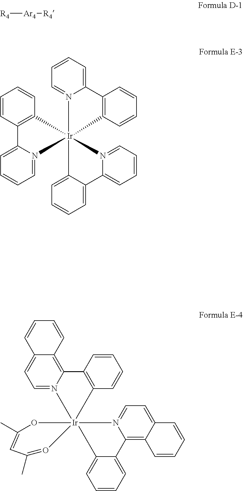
[R4][Ar4][R4].C1=CC=C2N(=C1)C[Ir]13(C4=C2C=CC=C4)(CC2=CC=CC=C2C2=CC=CC=N12)C1=C(C=CC=C1)C1=CC=CC=N31.C1=CC2=C3N(=CC=C2C=C1)C[Ir]12(CC4=C3C=CC=C4)(CN3=CC=C4C(=C3C3=CC=CC=C13)C=CC=C4)COC(C)=CC(C)=OC2
